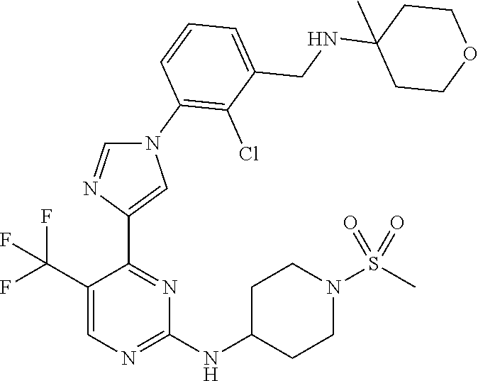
N1(C2=C(Cl)C(CNC3(C)CCOCC3)=CC=C2)C=NC(C2=NC(NC3CCN(S(C)(=O)=O)CC3)=NC=C2C(F)(F)F)=C1
